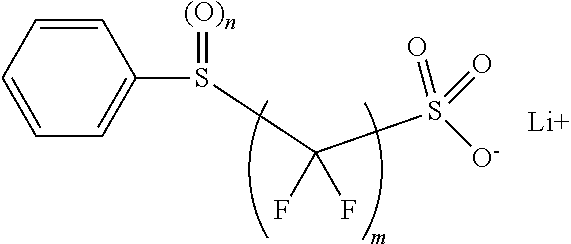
C1=CC=CC=C1S(C(S([O-])(=O)=O)(F)F)=[(O)n].[Li]
